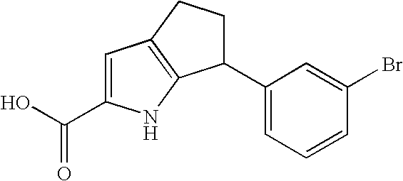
C1(C2=CC=CC(Br)=C2)CCC2=C1NC(C(O)=O)=C2
